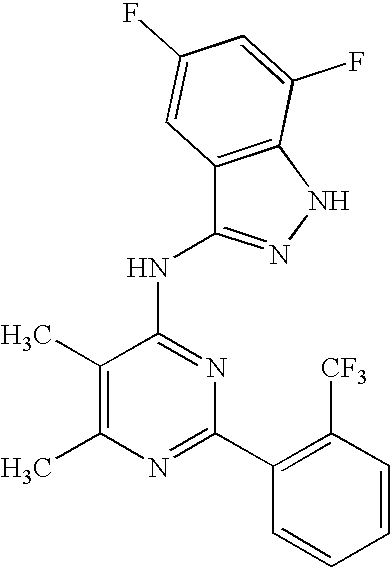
C1(C)=C(C)N=C(C2=C([CF3])C=CC=C2)N=C1NC1=NNC2=C1C=C(F)C=C2F
